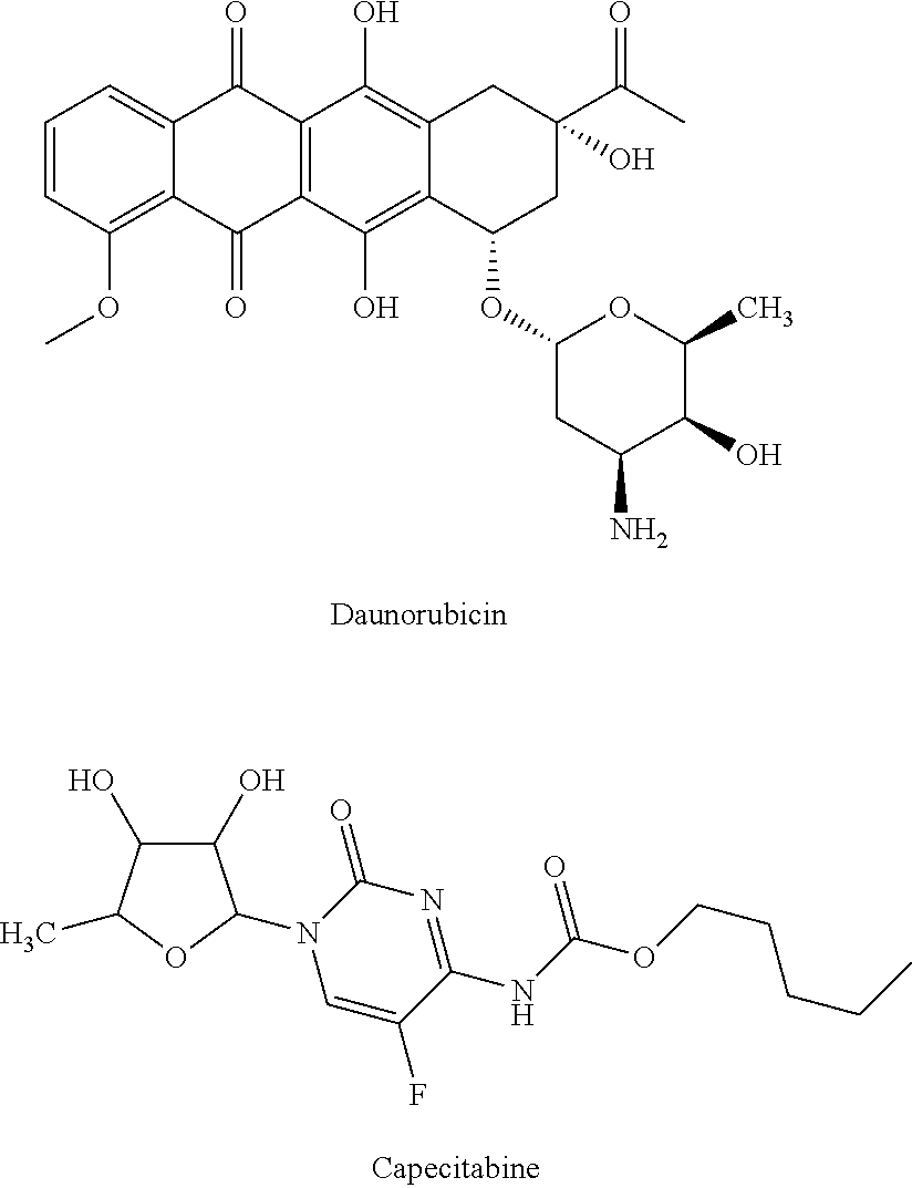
C1=CC(OC)=C2C(=C1)C(=O)C1=C(C2=O)C(O)=C2C(=C1O)CC(C(C)=O)(O)CC2OC1CC(N)C(O)C(C)O1.C1(O)C(O)C(C)OC1N1C=C(F)C(NC(OCCCCC)=O)=NC1=O
